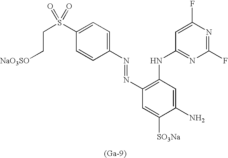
C1(S(CC[NaO3SO])(=O)=O)=CC=C(N=NC2=C(NC3=NC(F)=NC(F)=C3)C=C(N)C([SO3Na])=C2)C=C1.[(Ga-9)]
